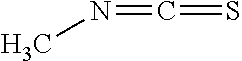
CN=C=S
